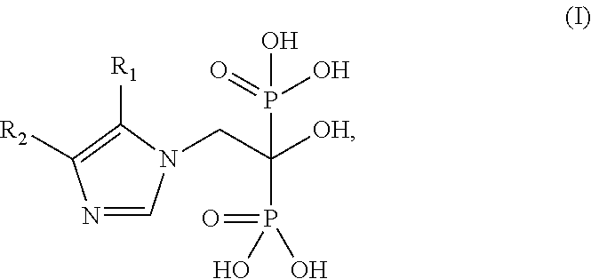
N1=CN(CC([OH])(P(=O)(O)O)P(=O)(O)O)C([R1])=C1[R2]
